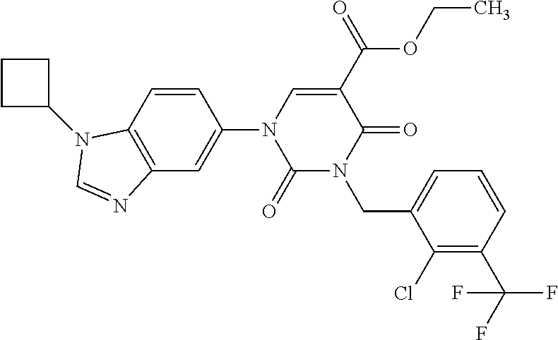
C1(=O)N(CC2=CC=CC(C(F)(F)F)=C2Cl)C(=O)C(C(OCC)=O)=CN1C1=CC2=C(C=C1)N(C1CCC1)C=N2
